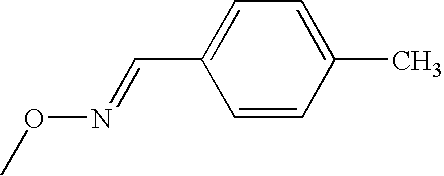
CON=CC1=CC=C(C)C=C1
